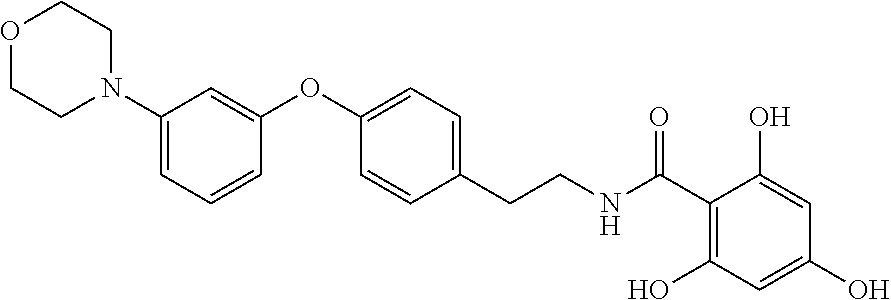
C1(OC2=CC(N3CCOCC3)=CC=C2)=CC=C(CCNC(C2=C(O)C=C(O)C=C2O)=O)C=C1
